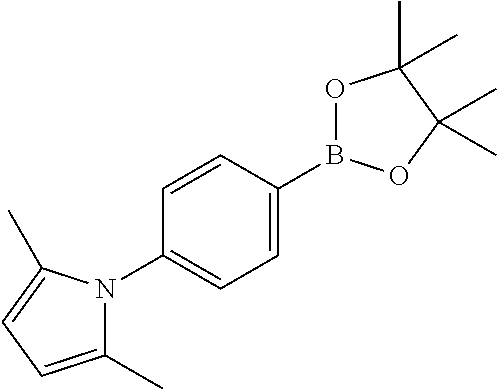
C1=C(B2OC(C)(C)C(C)(C)O2)C=CC(N2C(C)=CC=C2C)=C1
